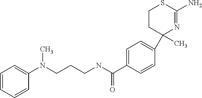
C1=C(C(NCCCN(C2=CC=CC=C2)C)=O)C=CC(C2(C)N=C(N)SCC2)=C1
